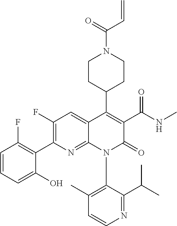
C1=CC=C(O)C(C2=C(F)C=C3C(=N2)N(C2=C(C)C=CN=C2C(C)C)C(=O)C(C(NC)=O)=C3C2CCN(C(=O)C=C)CC2)=C1F
